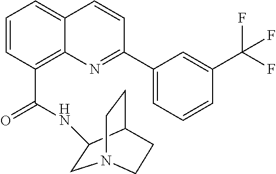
C(C1=C2C(=CC=C1)C=CC(C1=CC=CC(C(F)(F)F)=C1)=N2)(NC1CN2CCC1CC2)=O
